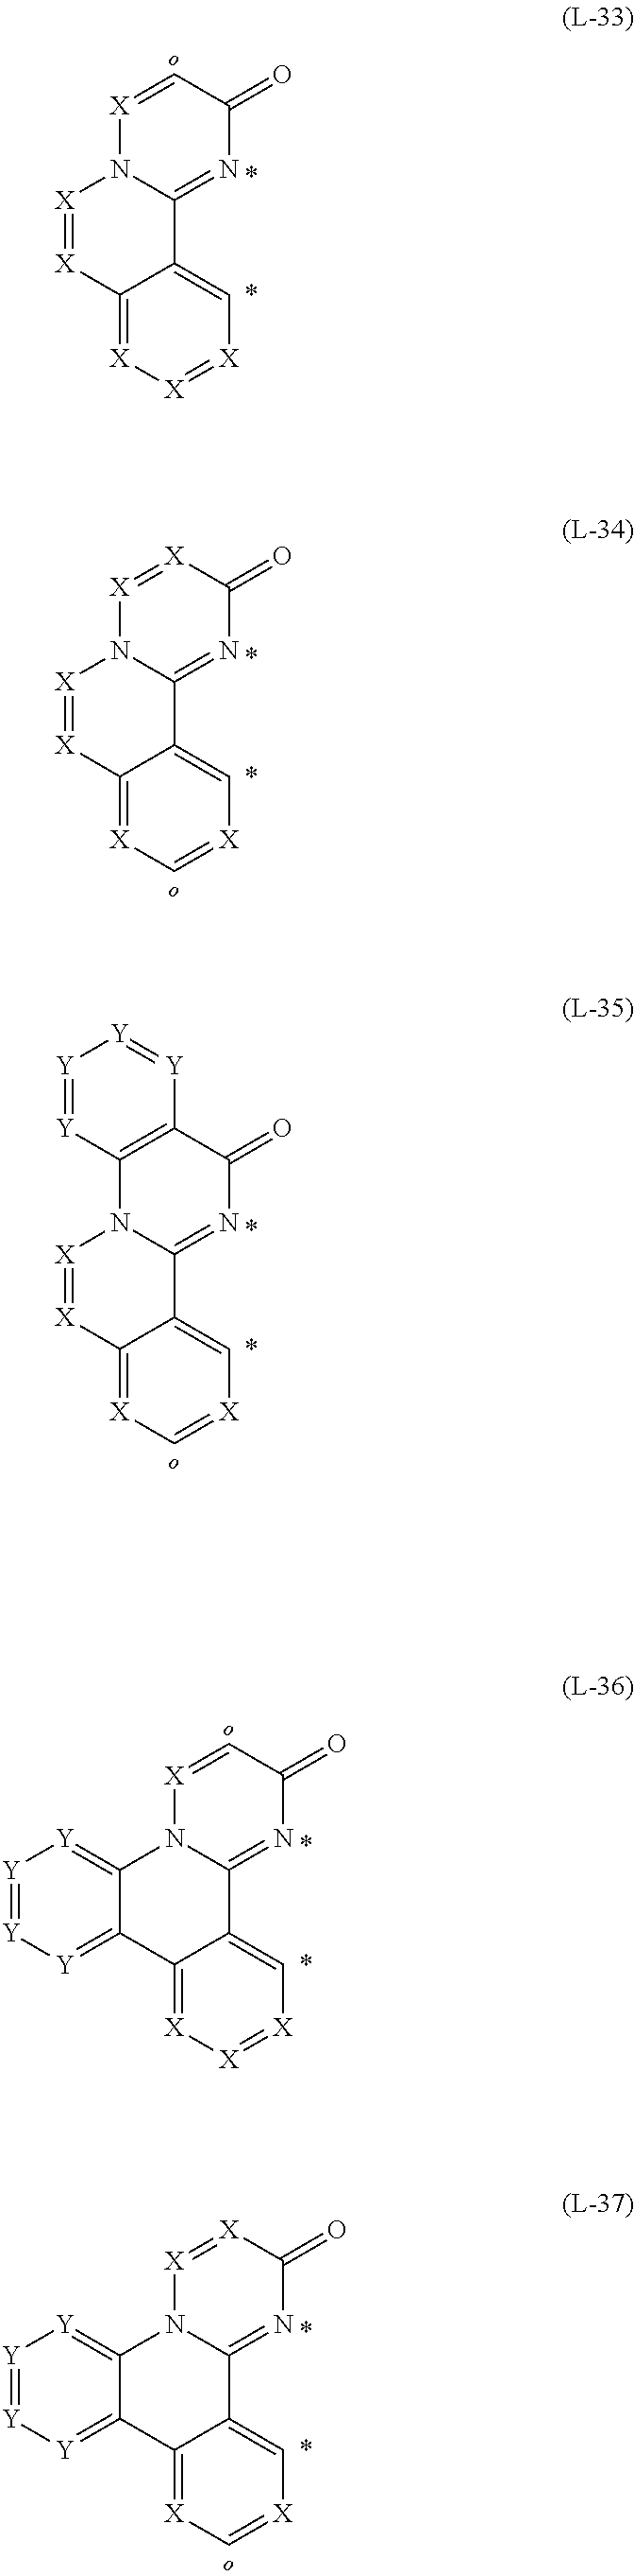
[X]1=CC(=O)N=C2N1[X]=[X]C1=[X][X]=[X]C=C21.[X]1=[X]C(=O)N=C2N1[X]=[X]C1=[X]C=[X]C=C21.C12=C(C(=O)N=C3N1[X]=[X]C1=[X]C=[X]C=C31)[Y]=[Y][Y]=[Y]2.[X]1=CC(=O)N=C2N1C1=[Y][Y]=[Y][Y]=C1C1=[X][X]=[X]C=C21.[X]1=[X]C(=O)N=C2N1C1=[Y][Y]=[Y][Y]=C1C1=[X]C=[X]C=C21
